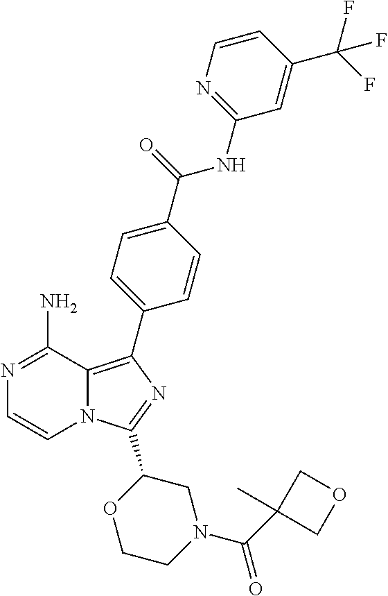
N1=C(N)C2=C(C3=CC=C(C(=O)NC4=NC=CC(C(F)(F)F)=C4)C=C3)N=C(C3OCCN(C(C4(C)COC4)=O)C3)N2C=C1
